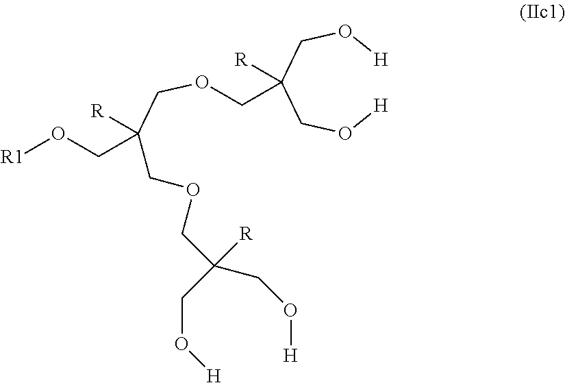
[R]C(COCC(CO[R1])([R])COCC(CO[H])(CO[H])[R])(CO[H])CO[H]
